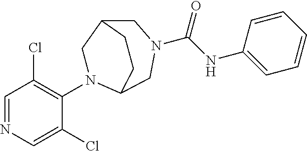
C1=NC=C(Cl)C(N2CC3CN(C(NC4=CC=CC=C4)=O)CC2CC3)=C1Cl
